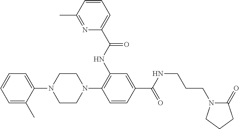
C1CN(C2=C(NC(C3=CC=CC(C)=N3)=O)C=C(C(NCCCN3C(=O)CCC3)=O)C=C2)CCN1C1=CC=CC=C1C
